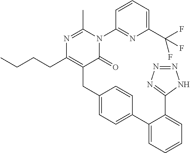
CCCCC1=C(CC2=CC=C(C3=CC=CC=C3C3=NN=NN3)C=C2)C(=O)N(C2=NC(C(F)(F)F)=CC=C2)C(C)=N1
